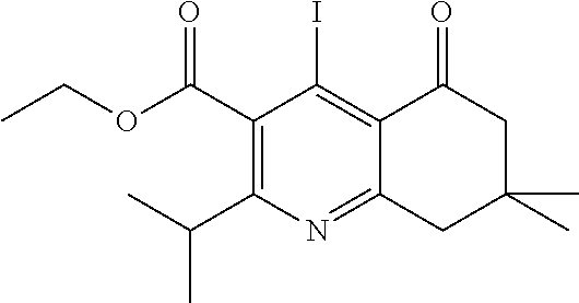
C1(C(OCC)=O)=C(C(C)C)N=C2C(=C1I)C(=O)CC(C)(C)C2
